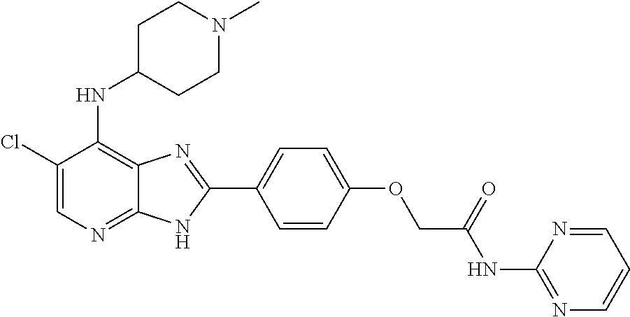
C1(Cl)=CN=C2C(=C1NC1CCN(C)CC1)N=C(C1=CC=C(OCC(NC3=NC=CC=N3)=O)C=C1)N2
